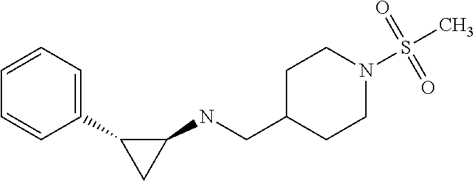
C1(NCC2CCN(S(C)(=O)=O)CC2)C(C2=CC=CC=C2)C1
